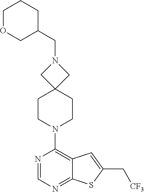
C(N1CC2(C1)CCN(C1=C3C(=NC=N1)SC(C[CF3])=C3)CC2)C1CCCOC1
